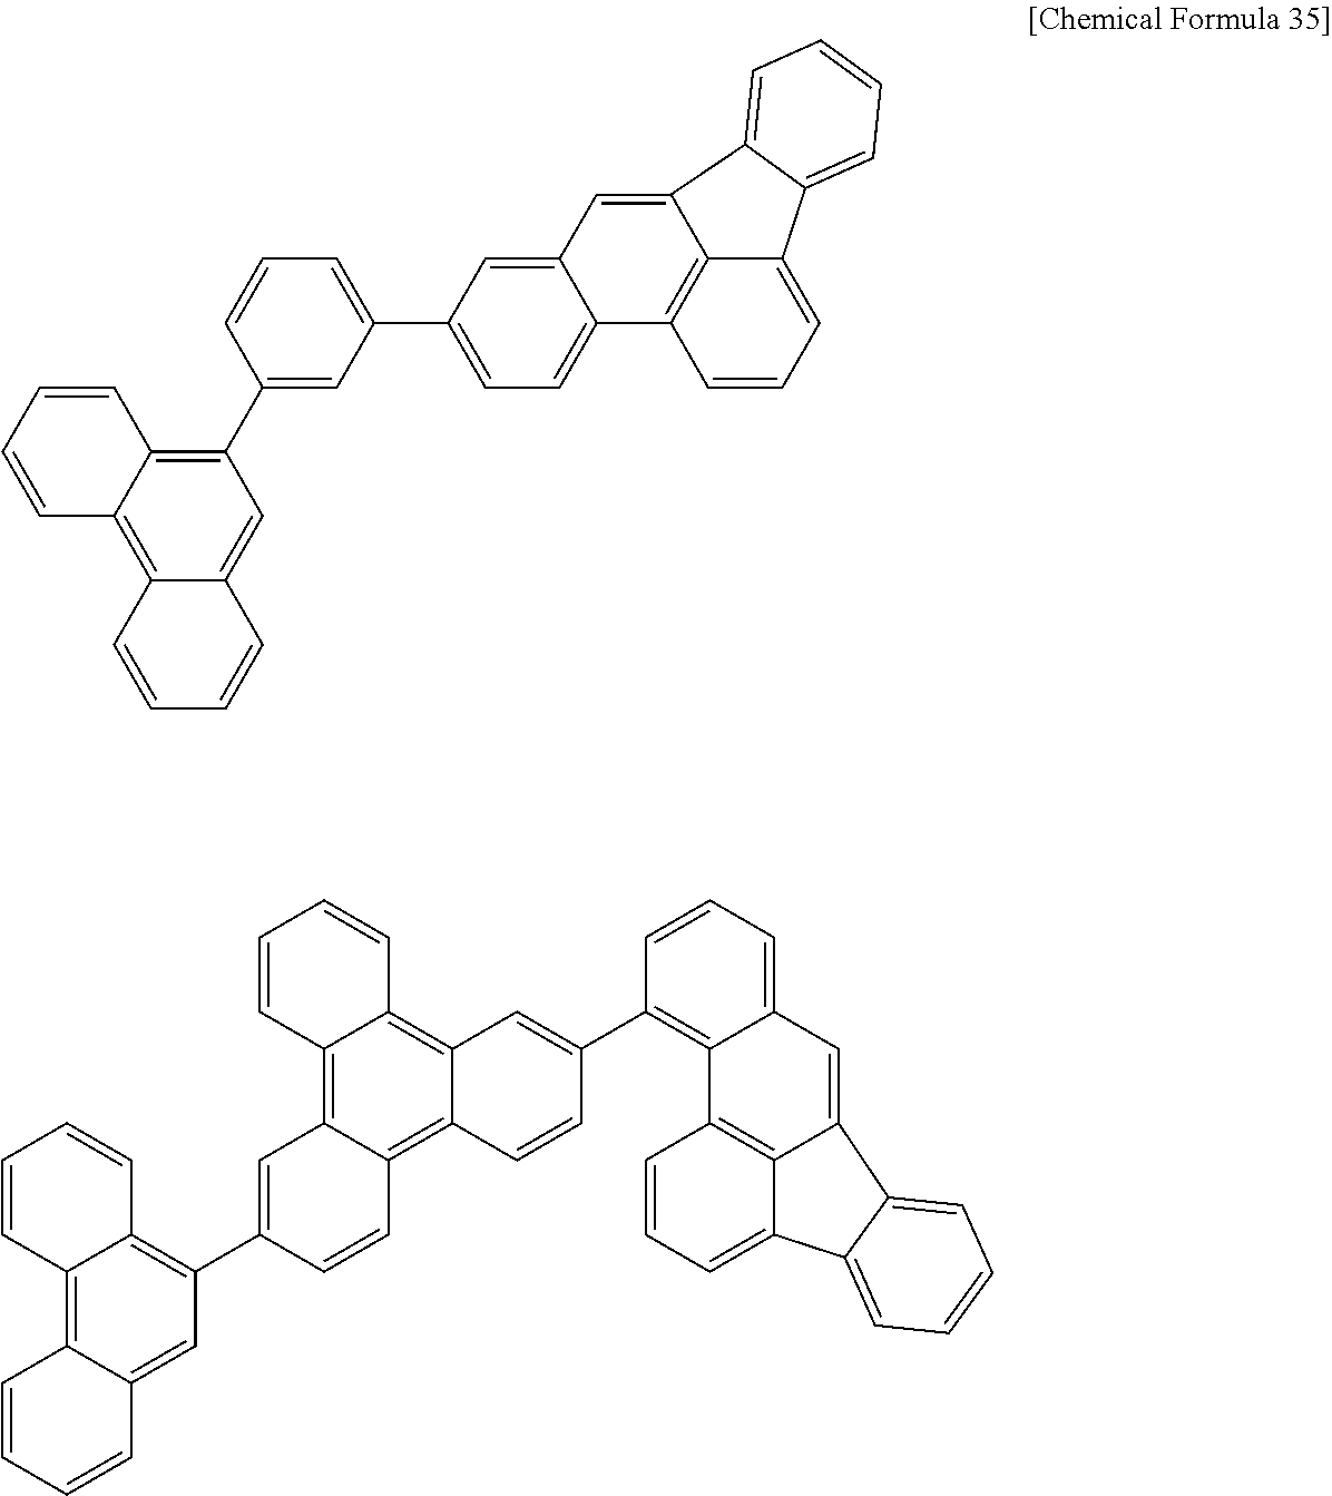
C12=C3C(=CC(C4=CC(C5=CC=C6C(=C5)C=C5C7=C6C=CC=C7C6=CC=CC=C56)=CC=C4)=C1C=CC=C2)C=CC=C3.C12=C3C(=CC(C4=CC5=C6C(=C7C(=C5C=C4)C=CC(C4=C5C(=CC=C4)C=C4C8=C5C=CC=C8C5=CC=CC=C45)=C7)C=CC=C6)=C1C=CC=C2)C=CC=C3
